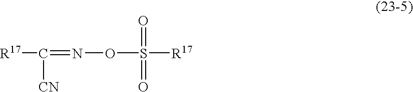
N(OS([R17])(=O)=O)=C([R17])[CN]
